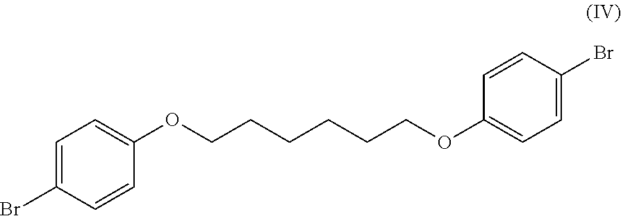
C1=C(Br)C=CC(OCCCCCCOC2=CC=C(Br)C=C2)=C1
